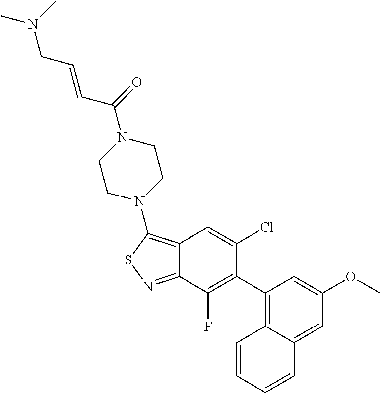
C12=C(N3CCN(C(=O)C=CCN(C)C)CC3)SN=C1C(F)=C(C1=C3C(=CC(OC)=C1)C=CC=C3)C(Cl)=C2
